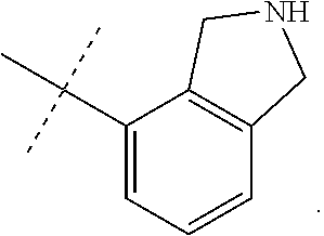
C1(C(C)(C)C)=CC=CC2=C1CNC2
